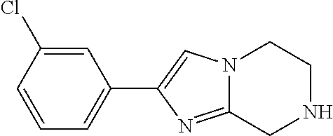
C1(Cl)=CC(C2=CN3C(=N2)CNCC3)=CC=C1
